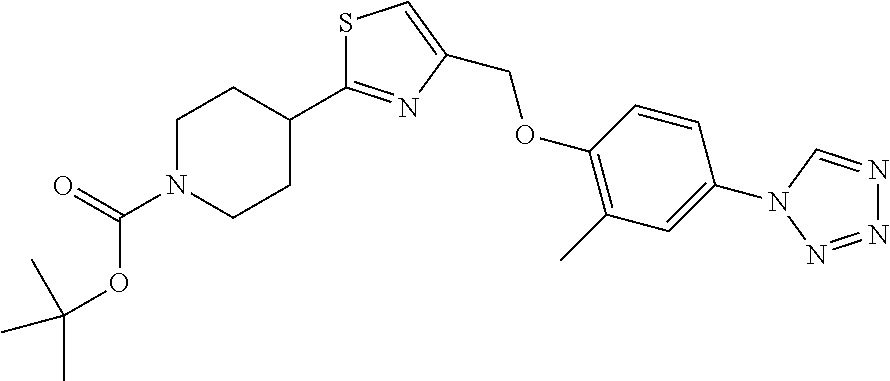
S1C(C2CCN(C(OC(C)(C)C)=O)CC2)=NC(COC2=C(C)C=C(N3C=NN=N3)C=C2)=C1
